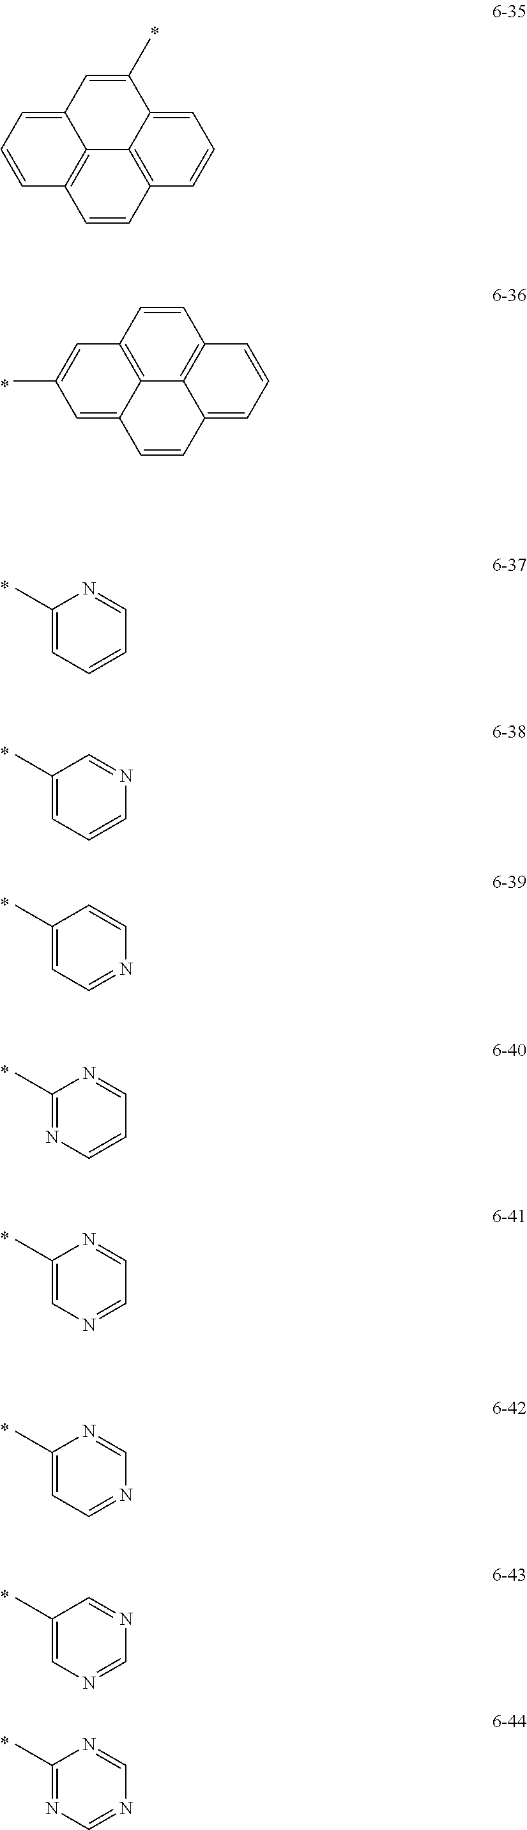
C1(C)=CC2=CC=CC3=C2C2=C(C=CC=C12)C=C3.C1=CC2=C3C4=C1C=CC=C4C=CC3=CC(C)=C2.C1(C)=CC=CC=N1.C1(C)=CC=CN=C1.C1(C)=CC=NC=C1.C1(C)=NC=CC=N1.C1(C)=CN=CC=N1.C1(C)=CC=NC=N1.C1(C)=CN=CN=C1.C1(C)=NC=NC=N1
